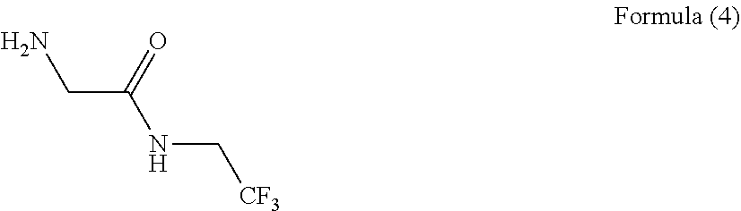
NCC(NC[CF3])=O
